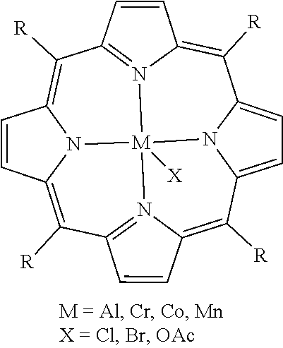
C1([R])=C2N3=C(C([R])=C4N5C(=C([R])C6=N7C(=C([R])C8=CC=C1N8[M]753[X])C=C6)C=C4)C=C2
